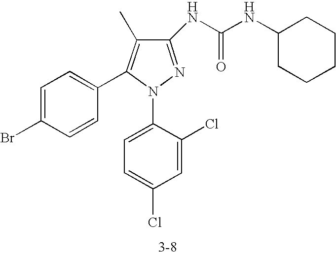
C1(NC(NC2CCCCC2)=O)=NN(C2=CC=C(Cl)C=C2Cl)C(C2=CC=C(Br)C=C2)=C1C
